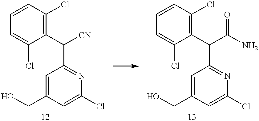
OCC1=CC(C(C2=C(Cl)C=CC=C2Cl)[CN])=NC(Cl)=C1.OCC1=CC(C(C2=C(Cl)C=CC=C2Cl)C(N)=O)=NC(Cl)=C1
